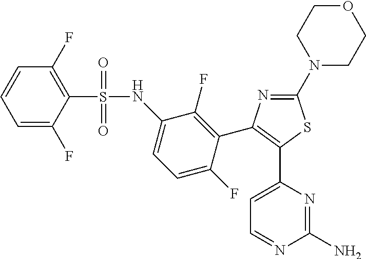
C1=C(C2=C(C3=C(F)C(NS(C4=C(F)C=CC=C4F)(=O)=O)=CC=C3F)N=C(N3CCOCC3)S2)N=C(N)N=C1
